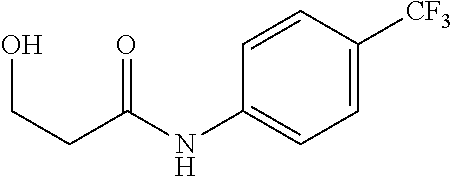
C1=C([CF3])C=CC(NC(CCO)=O)=C1
